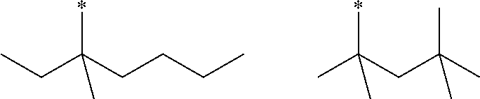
*C(CCCC)(CC)C.*C(CC(C)(C)C)(C)C
